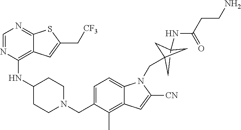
C1=NC(NC2CCN(CC3=CC=C4C(=C3C)C=C([CN])N4CC34CC(NC(CCN)=O)(C3)C4)CC2)=C2C(=N1)SC(C[CF3])=C2
